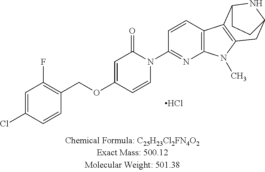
C1=C(Cl)C=CC(COC2=CC(=O)N(C3=NC4=C(C=C3)C3=C(N4C)CC4NC3CC4)C=C2)=C1F.Cl
